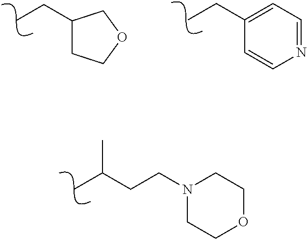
CC(CCN1CCOCC1)C.C1(CC)=CC=NC=C1.C1(CC)CCOC1
